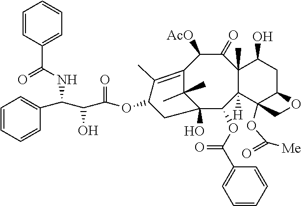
C1=CC(C(NC(C2=CC=CC=C2)C(O)C(OC2CC3(O)C(OC(C4=CC=CC=C4)=O)C4([H])C(C)(C(=O)C([AcO])C(=C2C)C3(C)C)C(O)CC2C4(OC([Me])=O)CO2)=O)=O)=CC=C1
